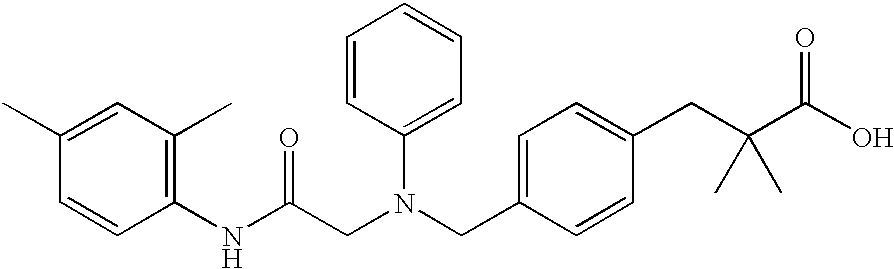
C1=C(C)C=CC(NC(CN(CC2=CC=C(CC(C(O)=O)(C)C)C=C2)C2=CC=CC=C2)=O)=C1C
